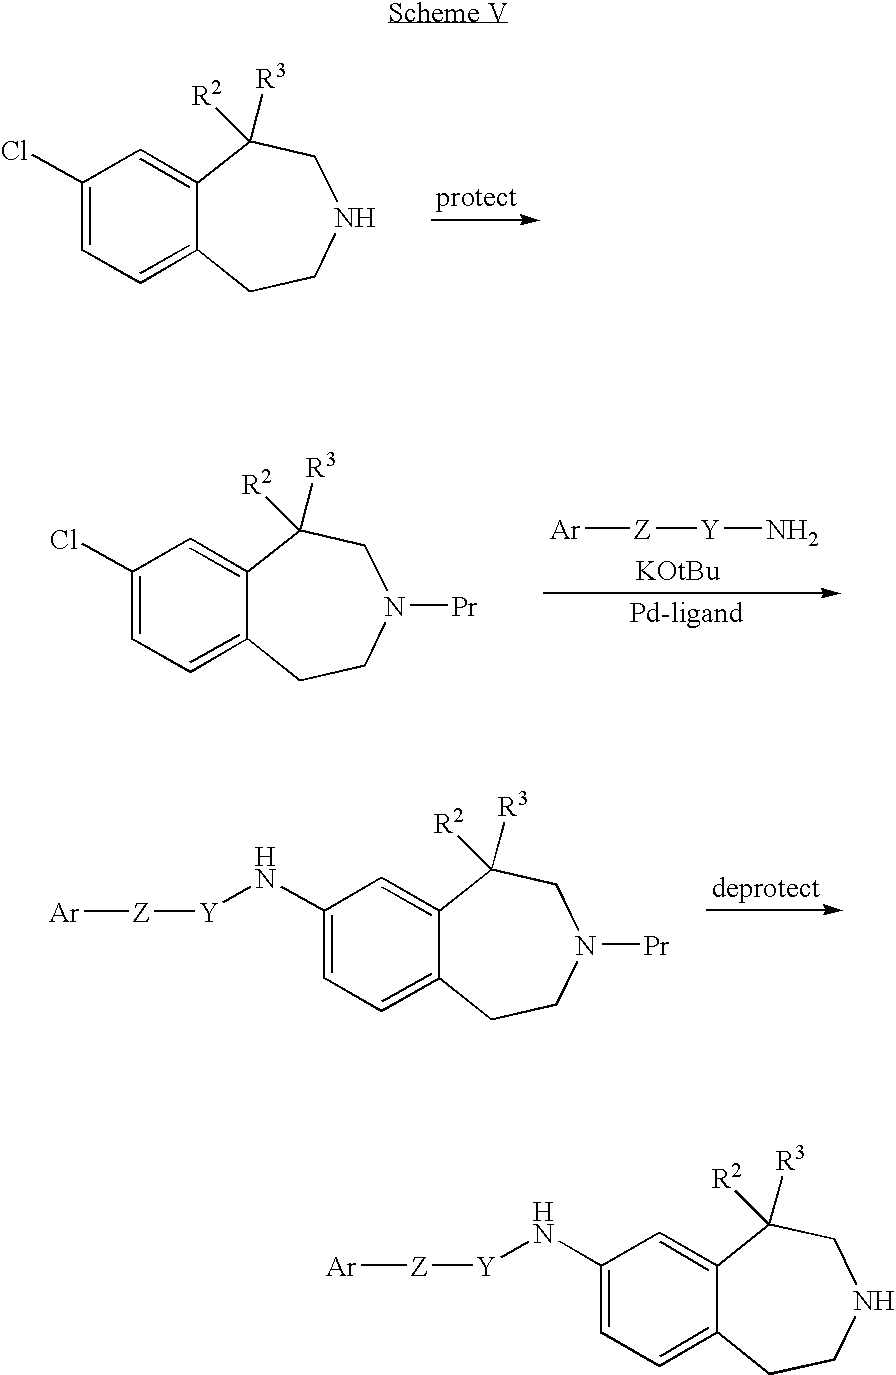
C1(Cl)=CC=C2C(=C1)C([R2])([R3])CNCC2.C1(Cl)=CC=C2C(=C1)C([R2])([R3])CN([Pr])CC2.[Ar][Z][Y]N.C1(N[Y][Z][Ar])=CC=C2C(=C1)C([R2])([R3])CN([Pr])CC2.C1(N[Y][Z][Ar])=CC=C2C(=C1)C([R2])([R3])CNCC2
